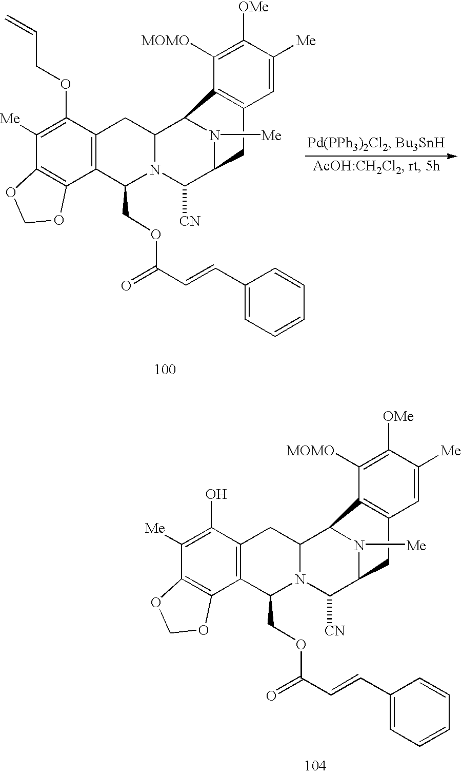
C1([Me])=C(O)C2=C(C3=C1OCO3)C(COC(=O)C=CC1=CC=CC=C1)N1C(C3N([Me])C(C1[CN])CC1=C3C([MOMO])=C([OMe])C([Me])=C1)C2.C1([Me])=C(OCC=C)C2=C(C3=C1OCO3)C(COC(=O)C=CC1=CC=CC=C1)N1C(C3N([Me])C(C1[CN])CC1=C3C([MOMO])=C([OMe])C([Me])=C1)C2
